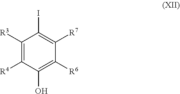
C1([R3])=C([R4])C(O)=C([R6])C([R7])=C1I
